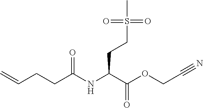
N(C(C(OCC#N)=O)CCS(C)(=O)=O)C(CCC=C)=O
